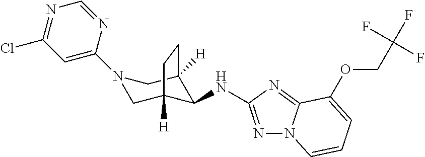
N1(C2=CC(Cl)=NC=N2)CC2([H])C(NC3=NN4C(=N3)C(OCC(F)(F)F)=CC=C4)C([H])(C1)CC2
